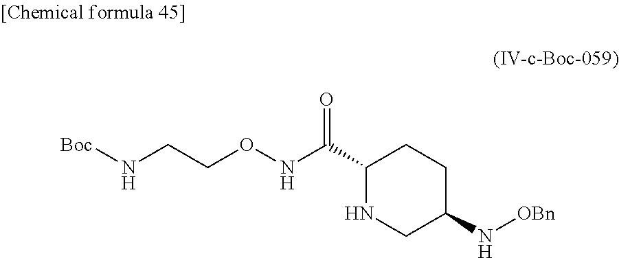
C1(C(=O)NOCCN[Boc])NCC(N[OBn])CC1
